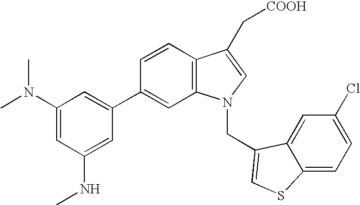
C1=CC2=C(C=C1C1=CC(N(C)C)=CC(NC)=C1)N(CC1=CSC3=CC=C(Cl)C=C31)C=C2C[COOH]
